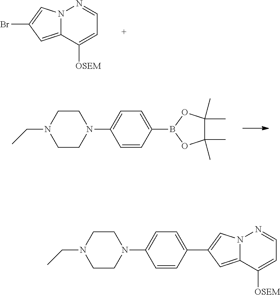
N12C(=CC(Br)=C1)C([OSEM])=CC=N2.C1CN(C2=CC=C(B3OC(C)(C)C(C)(C)O3)C=C2)CCN1CC.C1CN(C2=CC=C(C3=CN4C(=C3)C([OSEM])=CC=N4)C=C2)CCN1CC
